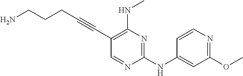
NCCCC#CC1=C(NC)N=C(NC2=CC(OC)=NC=C2)N=C1
